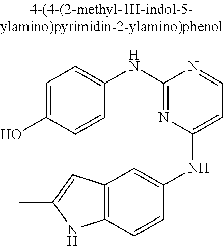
C12=C(C=CC(NC3=CC=NC(NC4=CC=C(O)C=C4)=N3)=C1)NC(C)=C2
